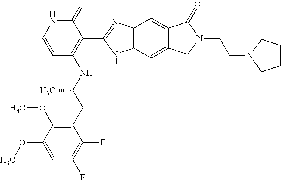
C12=C(C=C3C(=C1)C(=O)N(CCN1CCCC1)C3)NC(C1=C(NC(CC3=C(OC)C(OC)=CC(F)=C3F)C)C=CNC1=O)=N2
